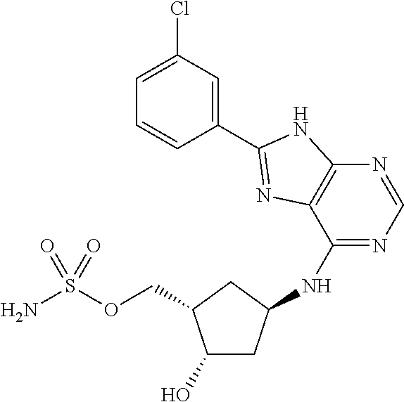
C1(O)CC(NC2=NC=NC3=C2N=C(C2=CC(Cl)=CC=C2)N3)CC1COS(N)(=O)=O
